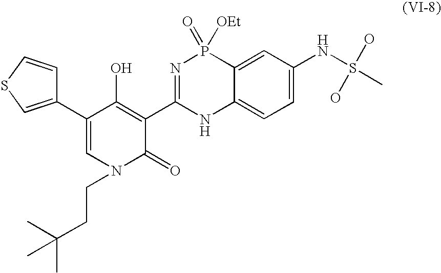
C1(C2=CSC=C2)=CN(CCC(C)(C)C)C(=O)C(C2=NP(=O)([OEt])C3=CC(NS(C)(O)O)=CC=C3N2)=C1O
